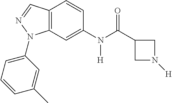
C1(N([H])C(C2CN([H])C2)=O)=CC2=C(C=C1)C=NN2C1=CC=CC(C)=C1
